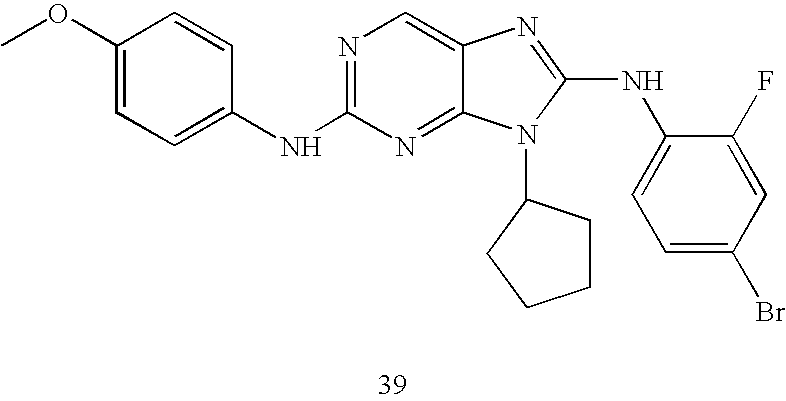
C1(OC)=CC=C(NC2=NC=C3C(=N2)N(C2CCCC2)C(NC2=CC=C(Br)C=C2F)=N3)C=C1
